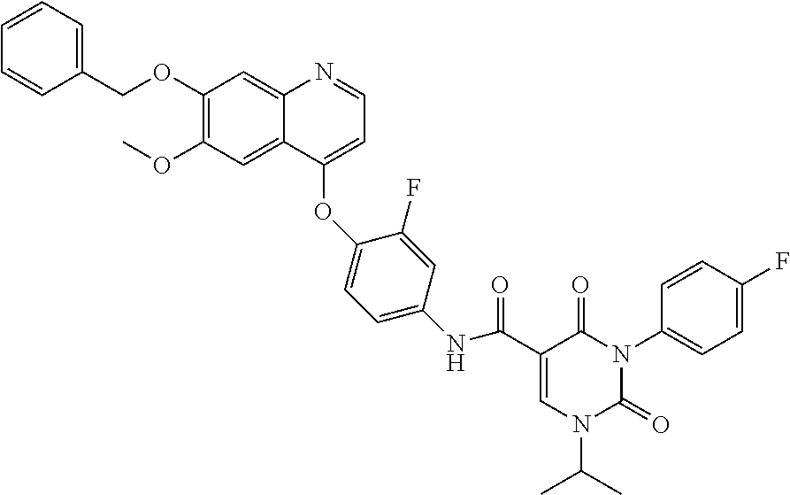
C1=C(C(NC2=CC=C(OC3=CC=NC4=CC(OCC5=CC=CC=C5)=C(OC)C=C43)C(F)=C2)=O)C(=O)N(C2=CC=C(F)C=C2)C(=O)N1C(C)C
